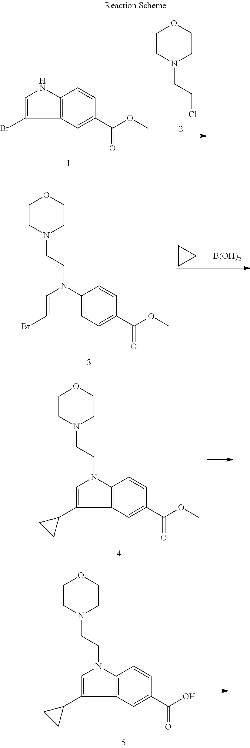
C1(Br)=CNC2=C1C=C(C(OC)=O)C=C2.C1CN(CCCl)CCO1.C1(Br)=CN(CCN2CCOCC2)C2=C1C=C(C(OC)=O)C=C2.C1([B(OH)2])CC1.C1(C2CC2)=CN(CCN2CCOCC2)C2=C1C=C(C(OC)=O)C=C2.C1(C2CC2)=CN(CCN2CCOCC2)C2=C1C=C(C(O)=O)C=C2
